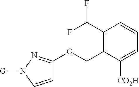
C1(C(F)F)=C(COC2=NN([G])C=C2)C([CO2H])=CC=C1
